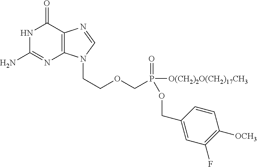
N1C(N)=NC2=C(C1=O)N=CN2CCOCP(=O)([O(CH2)2O(CH2)17CH3])OCC1=CC(F)=C([OCH3])C=C1
